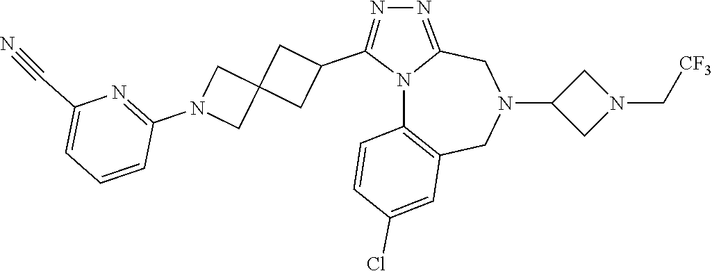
N12C3=C(CN(C4CN(C[CF3])C4)CC1=NN=C2C1CC2(C1)CN(C1=NC(C#N)=CC=C1)C2)C=C(Cl)C=C3
